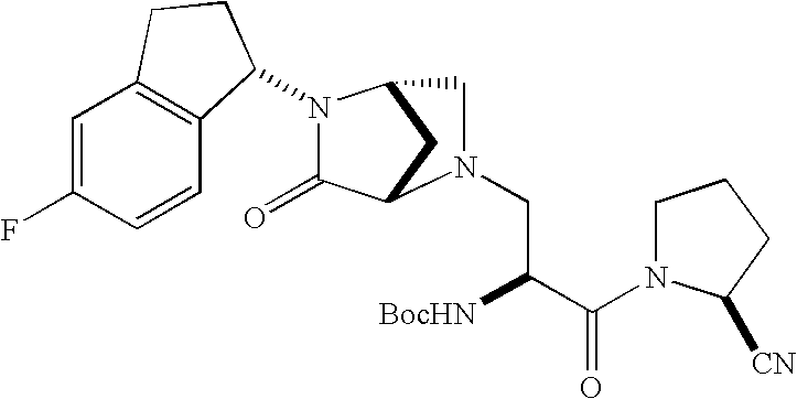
C1=C(F)C=CC2=C1CCC2N1C(=O)C2CC1CN2CC([BocHN])C(=O)N1CCCC1[CN]
